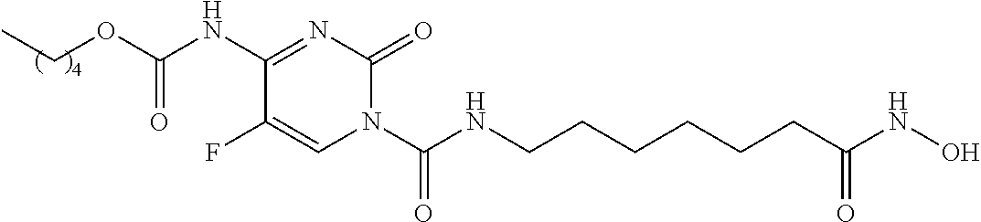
C1(NC(OCC)=O)=NC(=O)N(C(NCCCCCCC(NO)=O)=O)C=C1F
